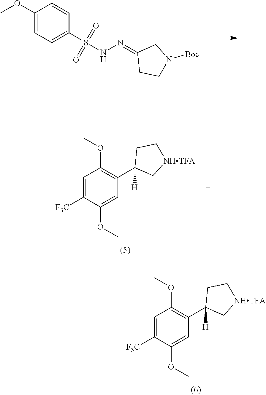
C1(=NNS(=O)(=O)C2=CC=C(OC)C=C2)CCN([Boc])C1.C1=C([F3C])C(OC)=CC(C2([H])C[NHTFA]CC2)=C1OC.C1=C([F3C])C(OC)=CC(C2([H])C[NHTFA]CC2)=C1OC
